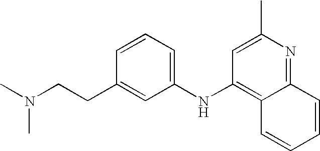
C1=CC(CCN(C)C)=CC(NC2=C3C(=NC(C)=C2)C=CC=C3)=C1
